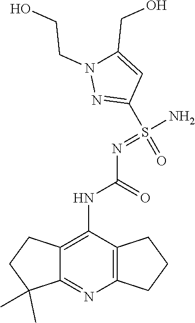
OCCN1N=C(S(=O)(=NC(NC2=C3C(=NC4=C2CCC4)C(C)(C)CC3)=O)N)C=C1CO
